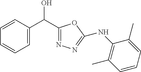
C1=CC(C(O)C2=NN=C(NC3=C(C)C=CC=C3C)O2)=CC=C1
